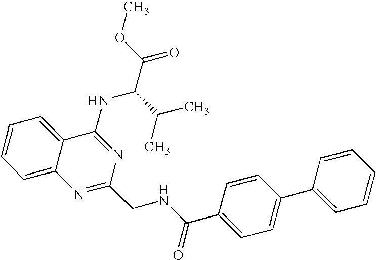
C1=CC=C2C(=C1)C(NC(C(C)C)C(=O)OC)=NC(CNC(=O)C1=CC=C(C3=CC=CC=C3)C=C1)=N2
